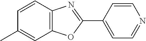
C1=CC2=C(C=C1C)OC(C1=CC=NC=C1)=N2
